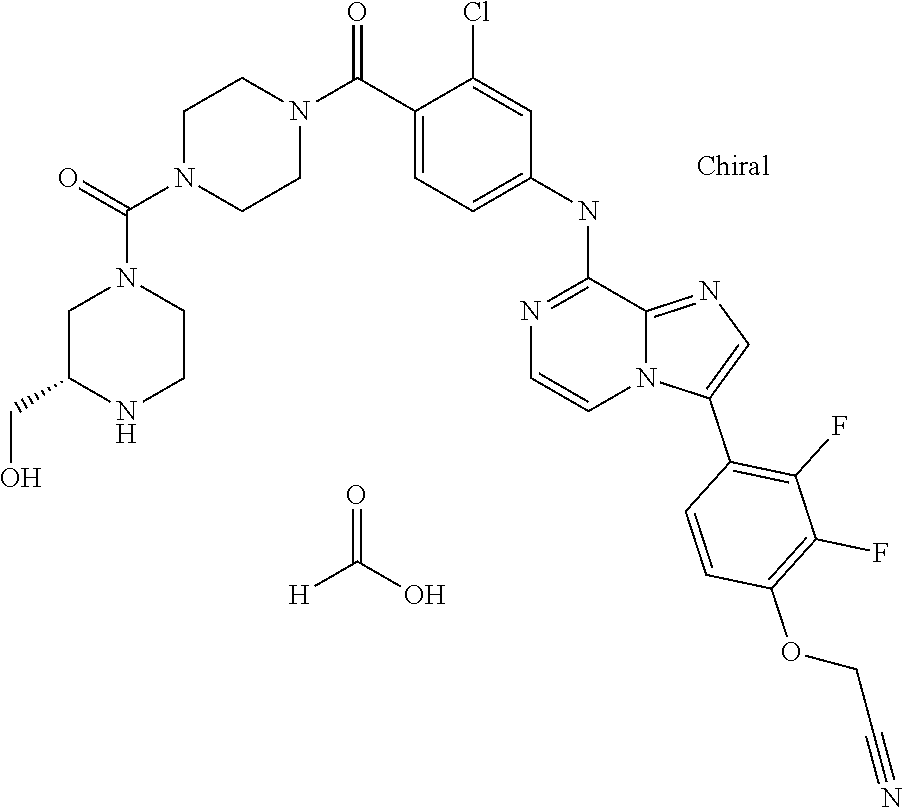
C1(C(N2CCN(C(=O)N3CC(CO)NCC3)CC2)=O)=CC=C(NC2=NC=CN3C2=NC=C3C2=C(F)C(F)=C(OCC#N)C=C2)C=C1Cl.O=C(O)[H]
